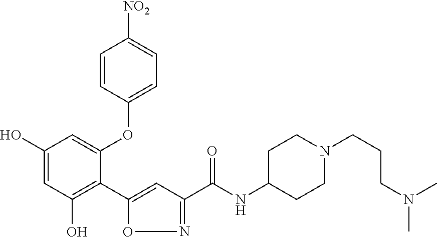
C1(O)=CC(O)=C(C2=CC(C(NC3CCN(CCCN(C)C)CC3)=O)=NO2)C(OC2=CC=C([NO2])C=C2)=C1
